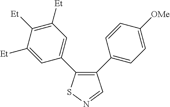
C1([Et])=CC(C2=C(C3=CC=C([OMe])C=C3)C=NS2)=CC([Et])=C1[Et]
